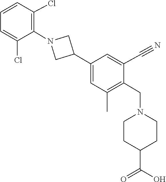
C1(C#N)=CC(C2CN(C3=C(Cl)C=CC=C3Cl)C2)=CC(C)=C1CN1CCC(C(=O)O)CC1
